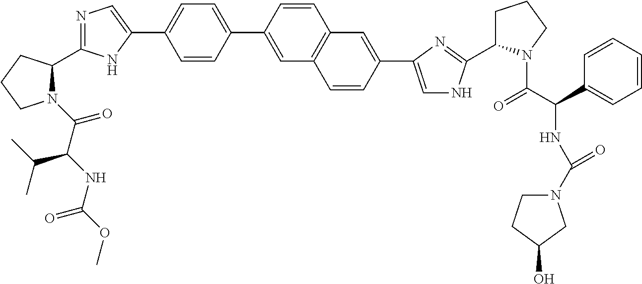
N1(C(C(NC(=O)OC)C(C)C)=O)C(C2=NC=C(C3=CC=C(C4=CC5=C(C=C4)C=C(C4=CNC(C6CCCN6C(C(C6=CC=CC=C6)NC(=O)N6CCC(O)C6)=O)=N4)C=C5)C=C3)N2)CCC1
